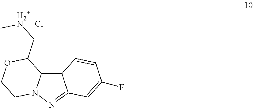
C12=C3C(=NN1CCOC2C[H2+N]C)C=C(F)C=C3.[Cl-]
